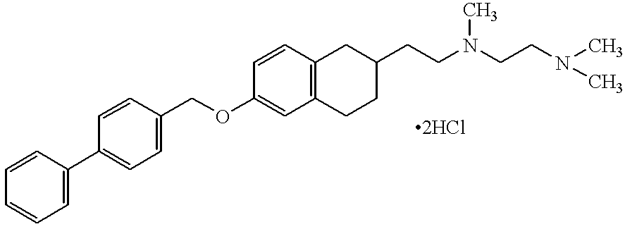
C1=CC(C2=CC=C(COC3=CC4=C(C=C3)CC(CCN(CCN(C)C)C)CC4)C=C2)=CC=C1
